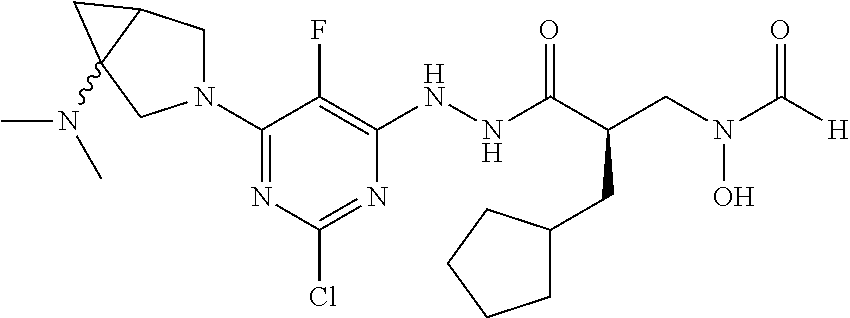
N1(C2=NC(Cl)=NC(NNC(C(CN(C([H])=O)O)CC3CCCC3)=O)=C2F)CC2C(N(C)C)(C1)C2
